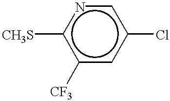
[CH3S]c1c([CF3])cc(Cl)cn1
